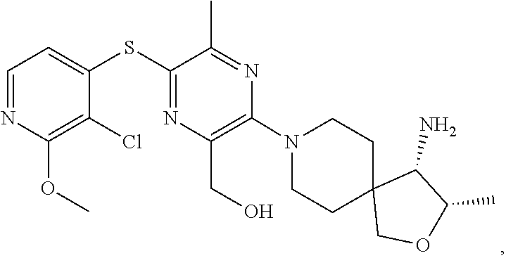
C1CN(C2=C(CO)N=C(SC3=CC=NC(OC)=C3Cl)C(C)=N2)CCC12COC(C)C2N
